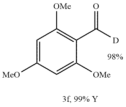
C1([OMe])=CC([OMe])=C(C([D])=O)C([OMe])=C1
